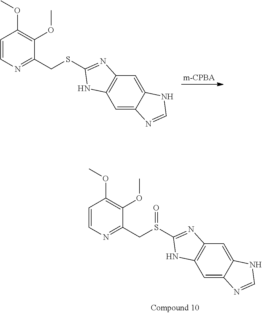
C1=CN=C(CS(C2=NC3=C(C=C4C(=C3)NC=N4)N2)=O)C(OC)=C1OC.C1=CN=C(CSC2=NC3=C(C=C4C(=C3)NC=N4)N2)C(OC)=C1OC
